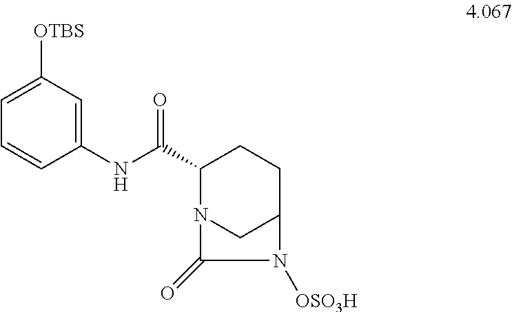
C1(NC(C2N3CC(CC2)N([OSO3H])C3=O)=O)=CC([OTBS])=CC=C1
